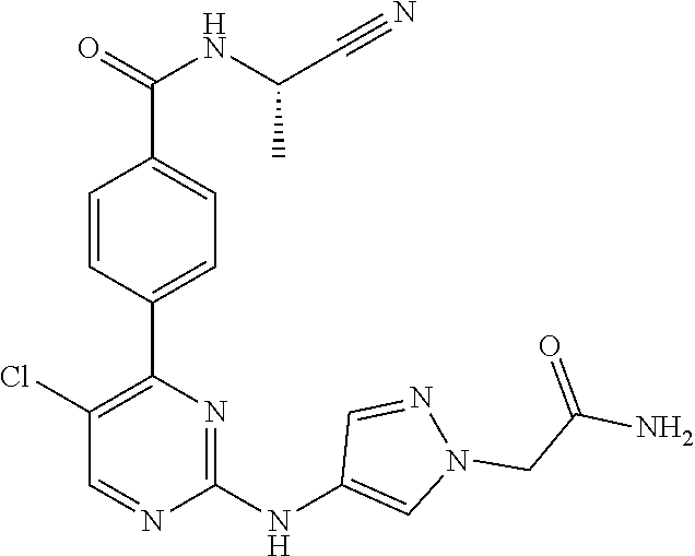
C1(C2=C(Cl)C=NC(NC3=CN(CC(N)=O)N=C3)=N2)=CC=C(C(NC(C#N)C)=O)C=C1
